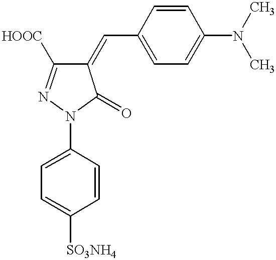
C1=C(N2C(=O)C(=CC3=CC=C(N(C)C)C=C3)C([HOOC])=N2)C=CC([SO3NH4])=C1
